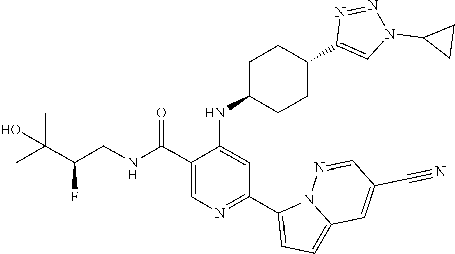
C1(C(NCC(C(C)(C)O)F)=O)=CN=C(C2=CC=C3N2N=CC(C#N)=C3)C=C1NC1CCC(C2=CN(C3CC3)N=N2)CC1
